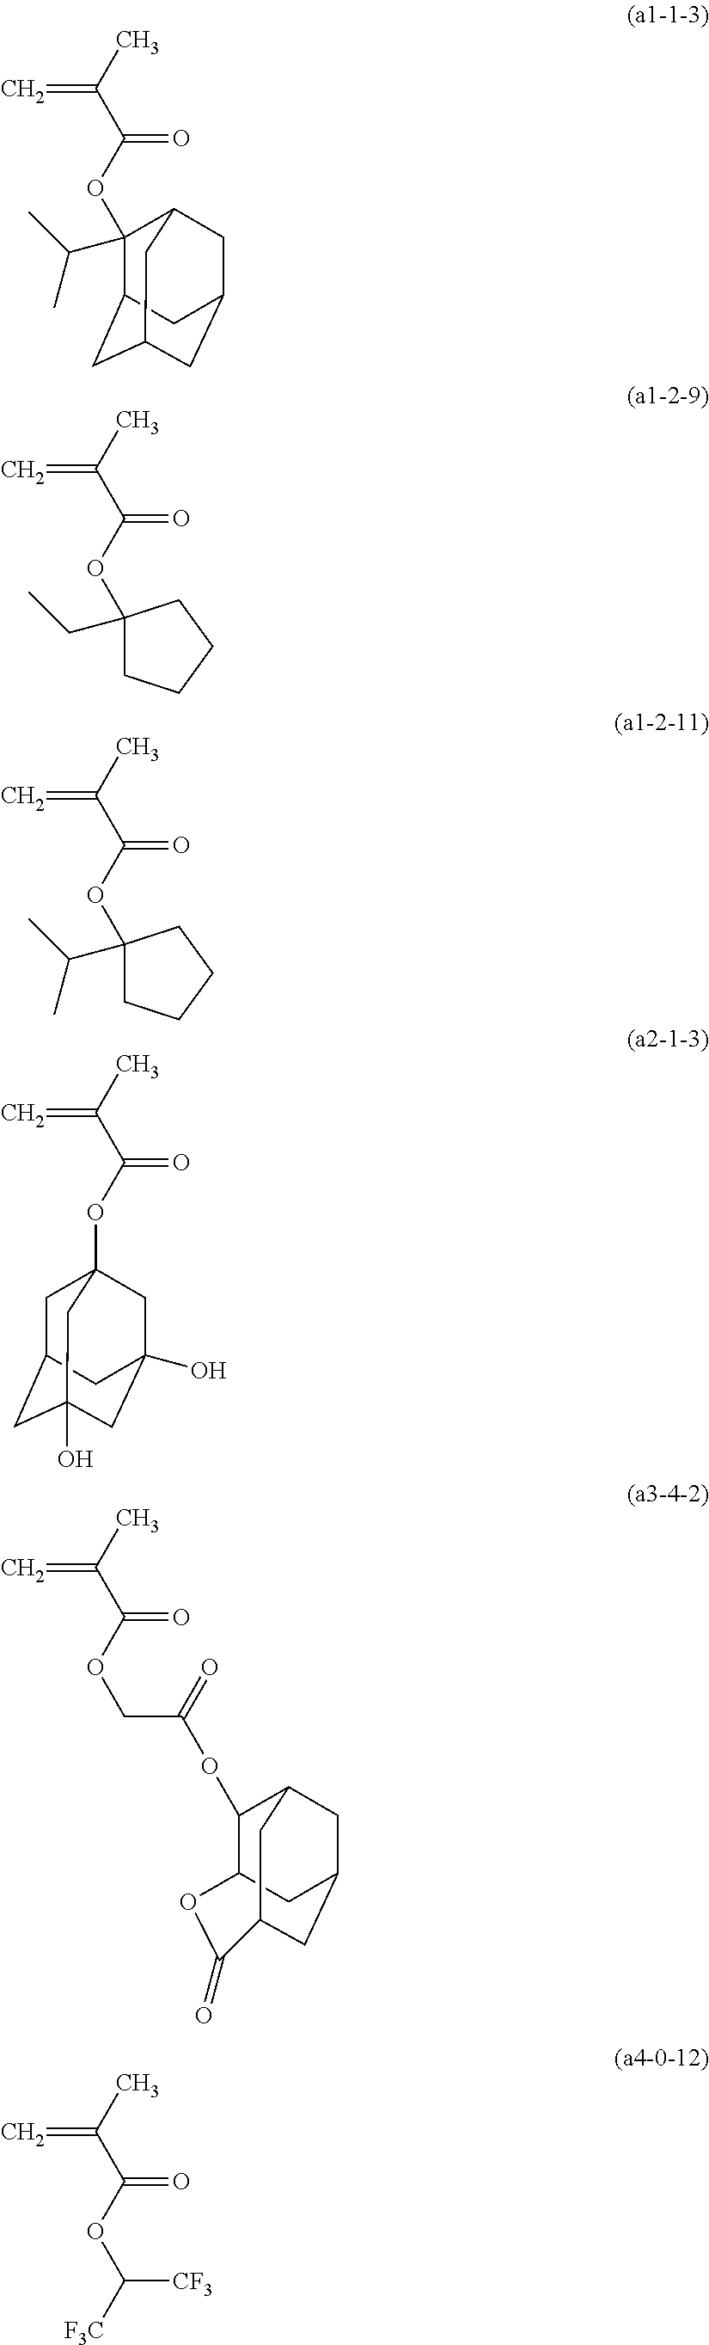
CC(C(OC1(C(C)C)C2CC3CC(CC1C3)C2)=O)=C.CC(C(OC1(CC)CCCC1)=O)=C.CC(C(OC1(C(C)C)CCCC1)=O)=C.CC(C(OC12CC3CC(O)(CC(O)(C1)C3)C2)=O)=C.CC(C(OCC(=O)OC1C2OC(=O)C3CC(CC1C3)C2)=O)=C.CC(C(OC([F3C])[CF3])=O)=C
